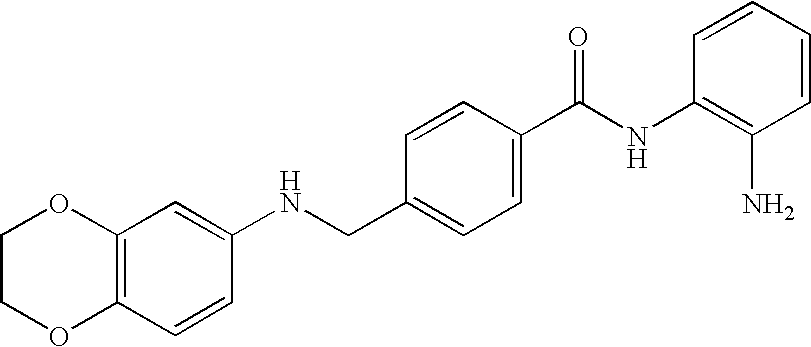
C1COC2=C(O1)C=C(NCC1=CC=C(C(NC3=C(N)C=CC=C3)=O)C=C1)C=C2
